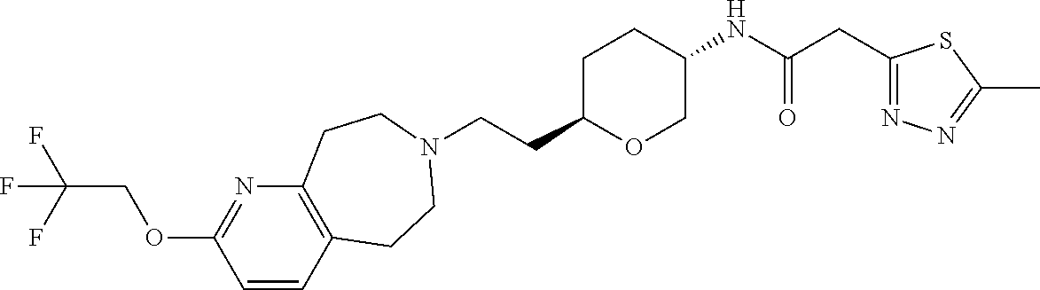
C(CC1OCC(NC(CC2=NN=C(C)S2)=O)CC1)N1CCC2=C(N=C(OCC(F)(F)F)C=C2)CC1
